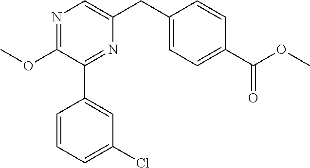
C1(OC)=NC=C(CC2=CC=C(C(OC)=O)C=C2)N=C1C1=CC(Cl)=CC=C1
